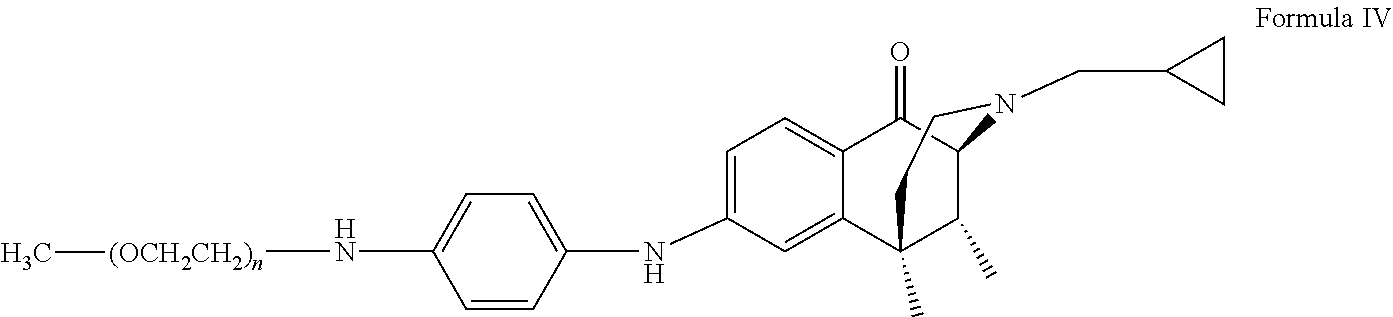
N(C1=CC=C2C(=C1)C1(C)C(C)C(C2=O)N(CC2CC2)CC1)C1=CC=C(N[(OCH2CH2)n]C)C=C1
